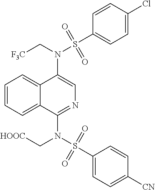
N(C1=CN=C(N(S(C2=CC=C([CN])C=C2)(=O)=O)C[HOOC])C2=CC=CC=C12)(C[F3C])S(C1=CC=C(Cl)C=C1)(=O)=O
